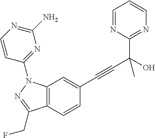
C12=C(C=CC(C#CC(O)(C3=NC=CC=N3)C)=C1)C(CF)=NN2C1=NC(N)=NC=C1
